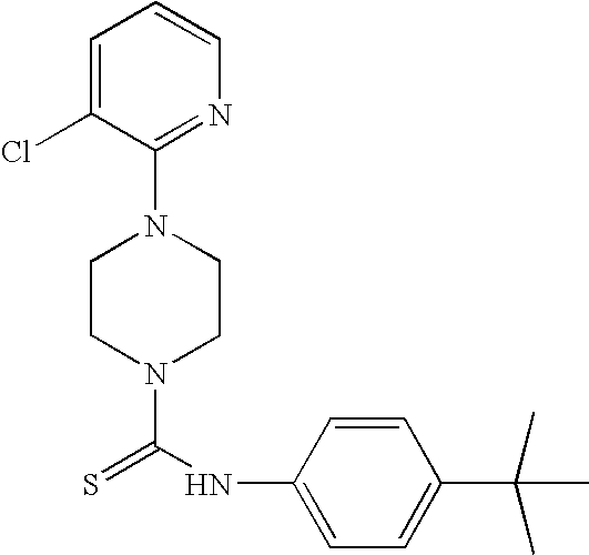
N1(C(NC2=CC=C(C(C)(C)C)C=C2)=S)CCN(C2=NC=CC=C2Cl)CC1
